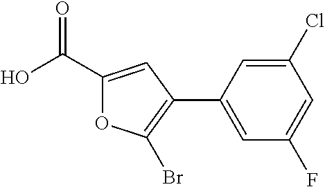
OC(C1=CC(C2=CC(F)=CC(Cl)=C2)=C(Br)O1)=O
